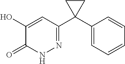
C1(C2(C3=NNC(=O)C(O)=C3)CC2)=CC=CC=C1
